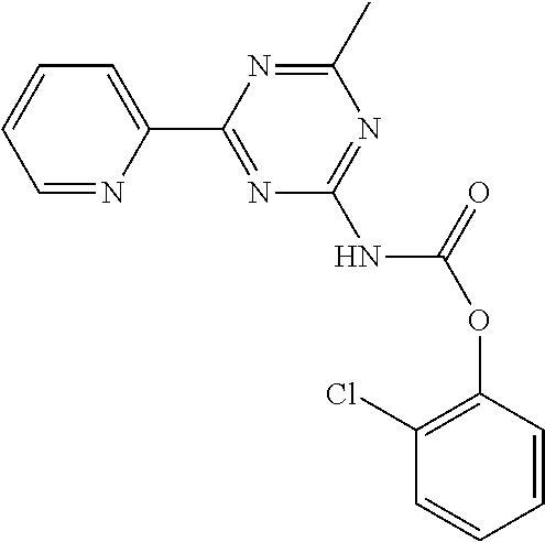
C1=NC(C2=NC(NC(OC3=C(Cl)C=CC=C3)=O)=NC(C)=N2)=CC=C1
